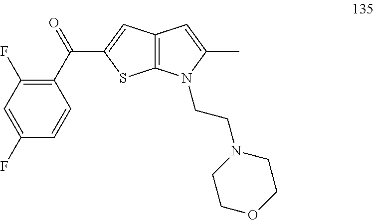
C1(C(=O)C2=CC3=C(S2)N(CCN2CCOCC2)C(C)=C3)=C(F)C=C(F)C=C1
